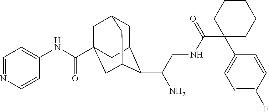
C1C2C(C(CNC(C3(C4=CC=C(F)C=C4)CCCCC3)=O)N)C3CC(C(NC4=CC=NC=C4)=O)(CC1C3)C2
